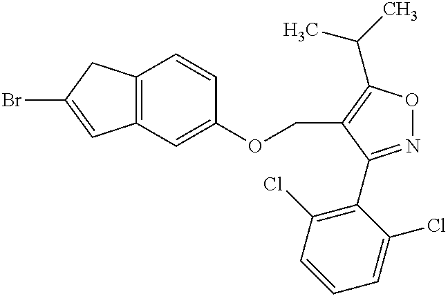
BrC1=CC2=C(C1)C=CC(OCC1=C(C(C)C)ON=C1C1=C(Cl)C=CC=C1Cl)=C2
